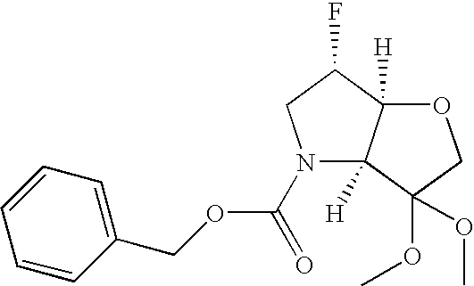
O1C2([H])C([H])(C(OC)(OC)C1)N(C(OCC1=CC=CC=C1)=O)CC2F
